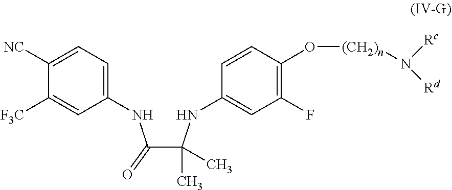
C(C(NC1=CC(F)=C(O[(CH2)n]N([Rc])[Rd])C=C1)(C)C)(NC1=CC=C([NC])C([F3C])=C1)=O
